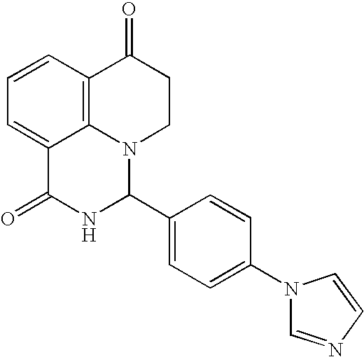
C1=CC2=C3C(=C1)C(=O)NC(C1=CC=C(N4C=NC=C4)C=C1)N3CCC2=O
